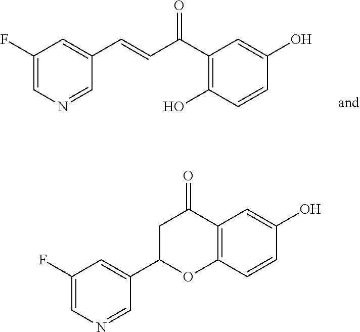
C1(F)=CN=CC(C=CC(C2=C(O)C=CC(O)=C2)=O)=C1.C12=C(C=CC(O)=C1)OC(C1=CC(F)=CN=C1)CC2=O
